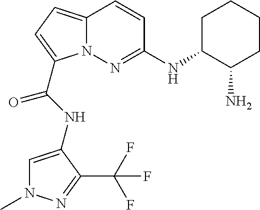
C1=C(NC(=O)C2=CC=C3N2N=C(NC2CCCCC2N)C=C3)C(C(F)(F)F)=NN1C
